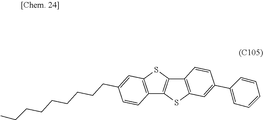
C12=C(SC3=C1SC1=C3C=CC(C3=CC=CC=C3)=C1)C=C(CCCCCCCCC)C=C2
